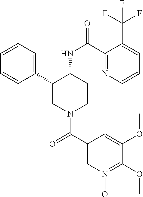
C1=CC=C(C2CN(C(C3=CN(O)=C(OC)C(OC)=C3)=O)CCC2NC(=O)C2=NC=CC=C2C(F)(F)F)C=C1
